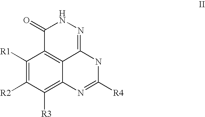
C1([R1])=C([R2])C([R3])=C2C3=C1C(=O)NN=C3NC([R4])=N2
